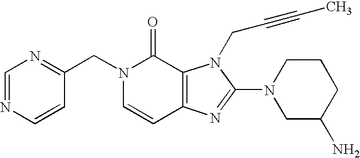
C1=CC(CN2C=CC3=C(C2=O)N(CC#CC)C(N2CC(N)CCC2)=N3)=NC=N1
